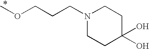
N1(CCCOC)CCC(O)(O)CC1
